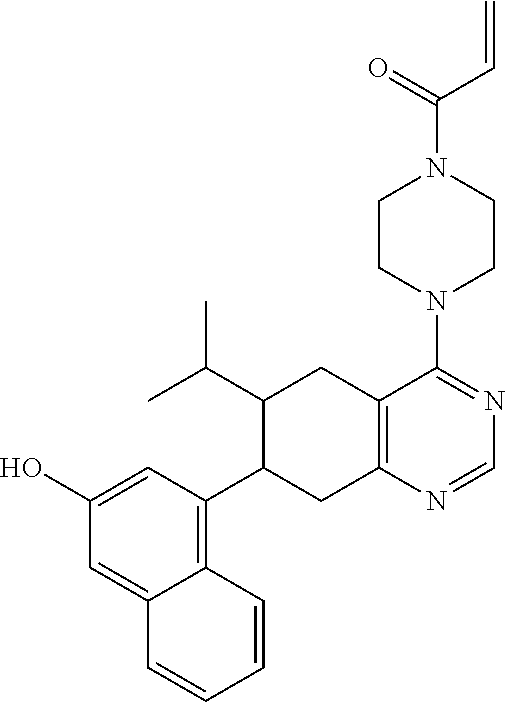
C12=C(N=CN=C1N1CCN(C(=O)C=C)CC1)CC(C1=C3C(=CC(O)=C1)C=CC=C3)C(C(C)C)C2
